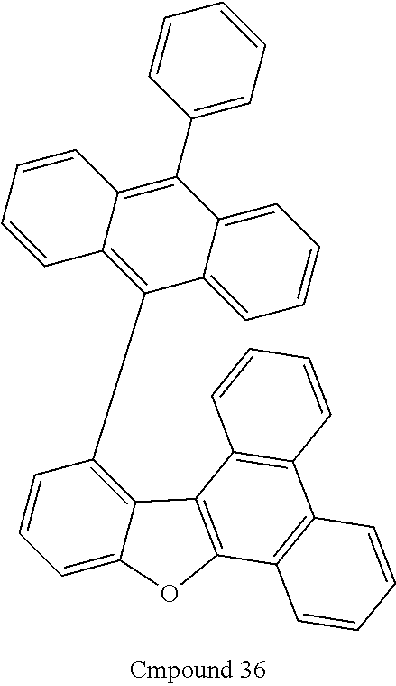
C1=CC=CC2=C(C3=CC=CC=C3)C3=CC=CC=C3C(C3=C4C(=CC=C3)OC3=C4C4=C(C5=C3C=CC=C5)C=CC=C4)=C12
